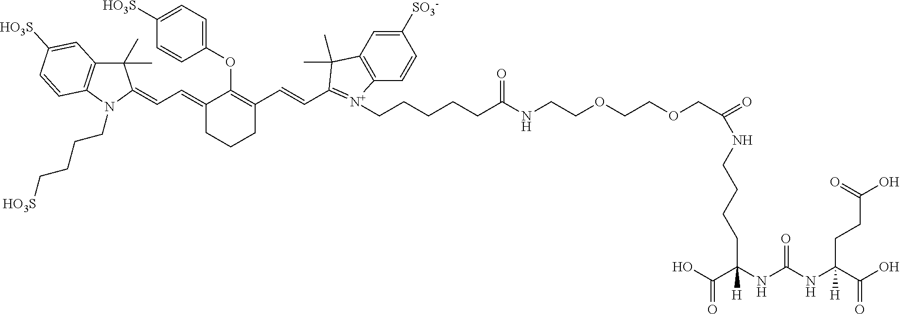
C1(C)(C)C2=C(N(CCCC[HO3S])C1=CC=C1CCCC(C=CC3=[N+](CCCCCC(=O)NCCOCCOCC(=O)NCCCCC(C(=O)O)(NC(=O)NC(C(=O)O)([H])CCC(=O)O)[H])C4=C(C=C([SO3-])C=C4)C3(C)C)=C1OC1=CC=C([HO3S])C=C1)C=CC([HO3S])=C2
